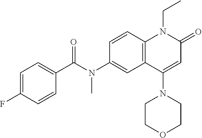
C1(C(N(C2=CC3=C(C=C2)N(CC)C(=O)C=C3N2CCOCC2)C)=O)=CC=C(F)C=C1
